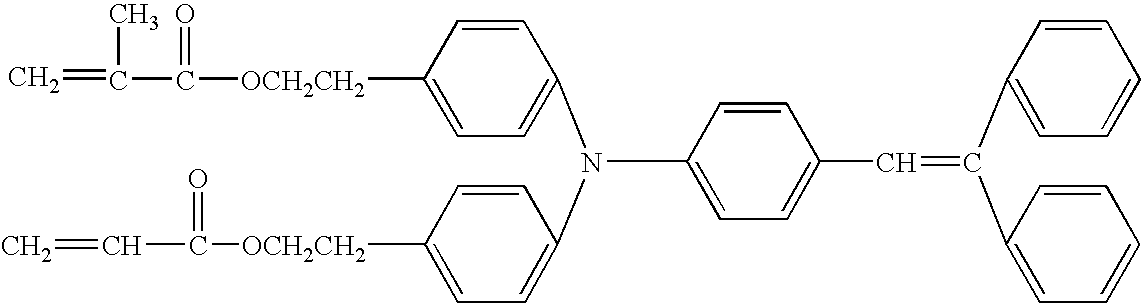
C(C1=CC=C(N(C2=CC=C([OCH2CH2]C(=O)C(C)=C)C=C2)C2=CC=C([OCH2CH2]C(=O)C=C)C=C2)C=C1)=C(C1=CC=CC=C1)C1=CC=CC=C1
